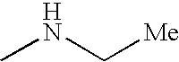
CNC[Me]
